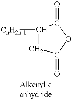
C1C(=O)OC(=O)C1C.[CnH2n-1]
